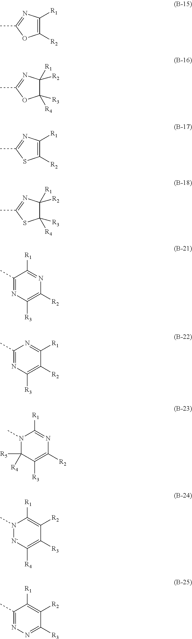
C1([R2])=C([R1])N=C(C)O1.C1([R3])([R4])C([R2])([R1])N=C(C)O1.C1([R2])=C([R1])N=C(C)S1.C1([R3])([R4])C([R2])([R1])N=C(C)S1.C1(C)=NC([R3])=C([R2])N=C1[R1].C1(C)=NC([R3])=C([R2])C([R1])=N1.N1(C)C([R5])([R4])C([R3])=C([R2])N=C1[R1].N1(C)[N-]C([R4])=C([R3])C([R2])=C1[R1].C1(C)=NN=C([R3])C([R2])=C1[R1]
